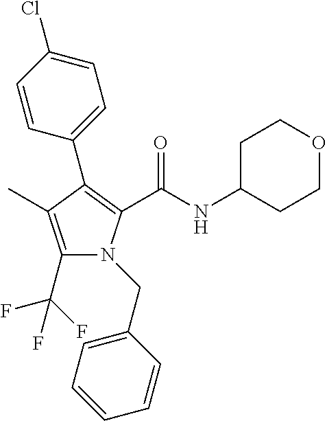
C1(C(F)(F)F)=C(C)C(C2=CC=C(Cl)C=C2)=C(C(NC2CCOCC2)=O)N1CC1=CC=CC=C1
